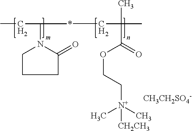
CCC(N1CCCC1=O)*CC(C)(C)C(=O)OCC[N+](C)(C)[CH2CH3].[CH3CH2SO4-]
